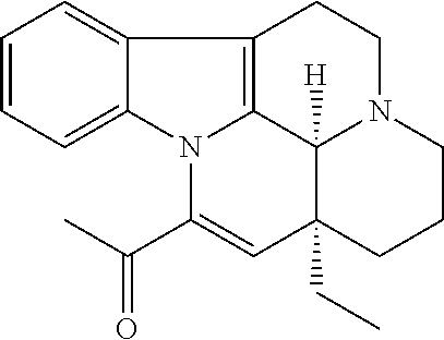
C1=CC=C2C(=C1)C1=C3N2C(C(=O)C)=CC2(CC)C3([H])N(CC1)CCC2
